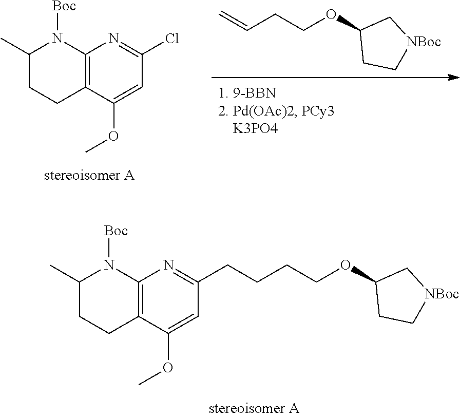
C=CCCOC1CC[NBoc]C1.C12=C(C(OC)=CC(Cl)=N1)CCC(C)N2[Boc].C12=C(C(OC)=CC(CCCCOC3CC[NBoc]C3)=N1)CCC(C)N2[Boc]
